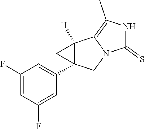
C1(F)=CC(F)=CC(C23C([H])(C2)C2=C(C)NC(=S)N2C3)=C1
